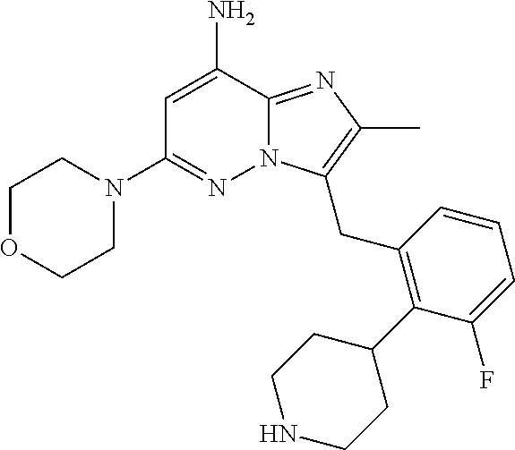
NC1=CC(N2CCOCC2)=NN2C1=NC(C)=C2CC1=C(C2CCNCC2)C(F)=CC=C1
